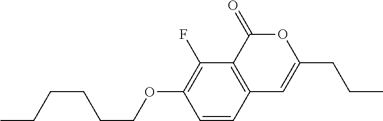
C1=CC2=C(C(F)=C1OCCCCCC)C(=O)OC(CCC)=C2
